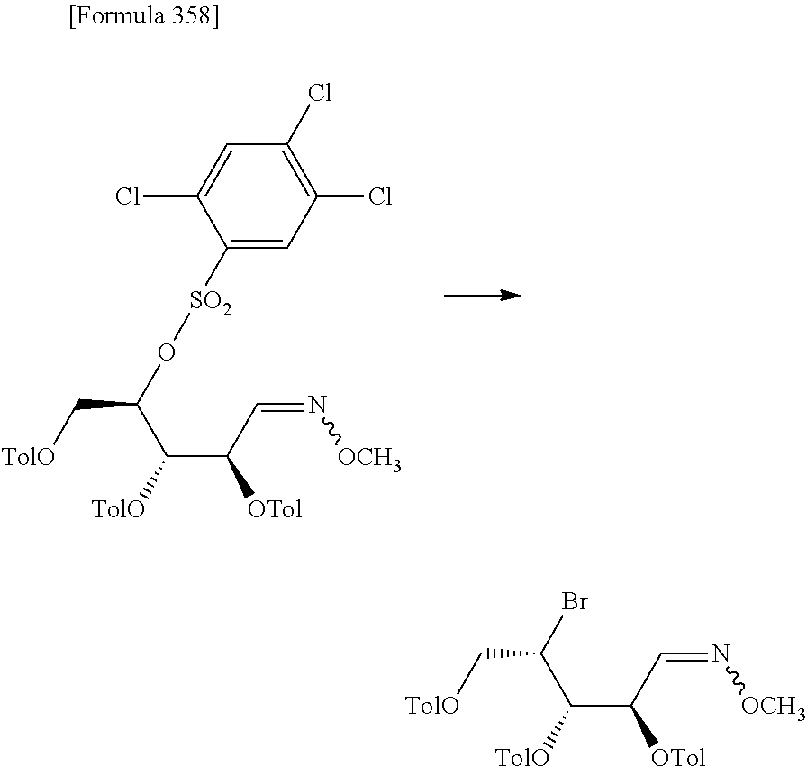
C1([SO2]OC(C[TolO])C([TolO])C(C=N[OCH3])[OTol])=CC(Cl)=C(Cl)C=C1Cl.BrC(C[TolO])C([TolO])C(C=N[OCH3])[OTol]
